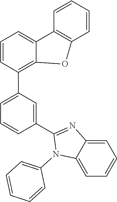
C1=CC(C2=CC=CC(C3=NC4=CC=CC=C4N3C3=CC=CC=C3)=C2)=C2C(=C1)C1=C(C=CC=C1)O2
